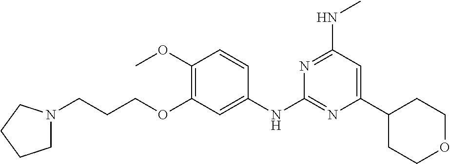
C1(OC)=C(OCCCN2CCCC2)C=C(NC2=NC(C3CCOCC3)=CC(NC)=N2)C=C1
